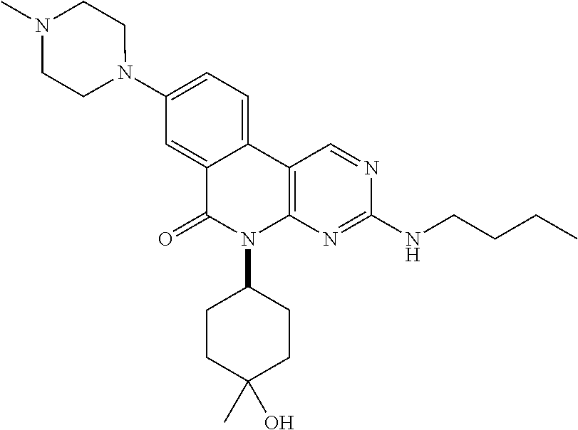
C1(N2CCN(C)CC2)=CC=C2C(=C1)C(=O)N(C1CCC(C)(O)CC1)C1=C2C=NC(NCCCC)=N1
